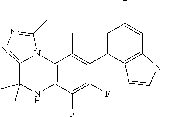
C1(C2=CC(F)=CC3=C2C=CN3C)=C(C)C2=C(C(F)=C1F)NC(C)(C)C1=NN=C(C)N21
